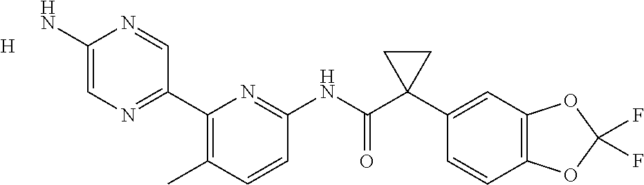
C1(C2=NC=C(N)N=C2)=C(C)C=CC(NC(C2(C3=CC4=C(C=C3)OC(F)(F)O4)CC2)=O)=N1.[H]
